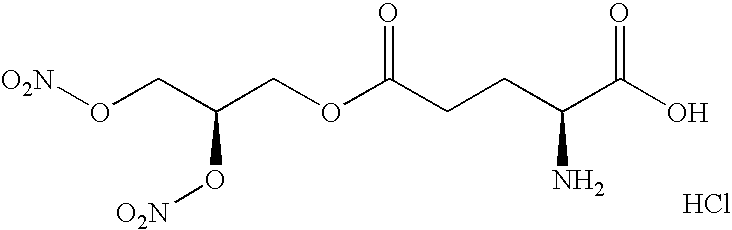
O(CC(COC(CCC(C(O)=O)N)=O)O[O2N])[O2N].Cl
